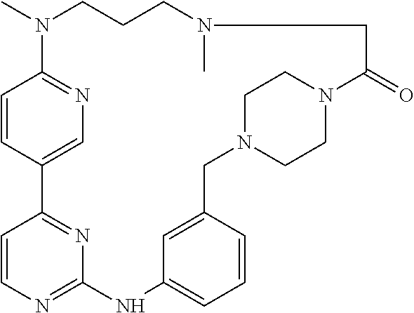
C1=CC2=CN=C1N(C)CCCN(C)CC(=O)N1CCN(CC3=CC(=CC=C3)NC3=NC=CC2=N3)CC1
